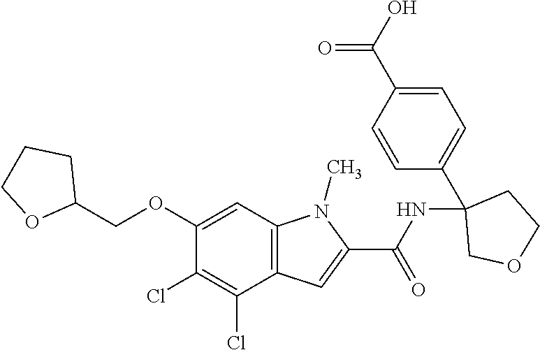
C12=C(C=C(OCC3CCCO3)C(Cl)=C1Cl)N(C)C(C(NC1(C3=CC=C(C(O)=O)C=C3)COCC1)=O)=C2
